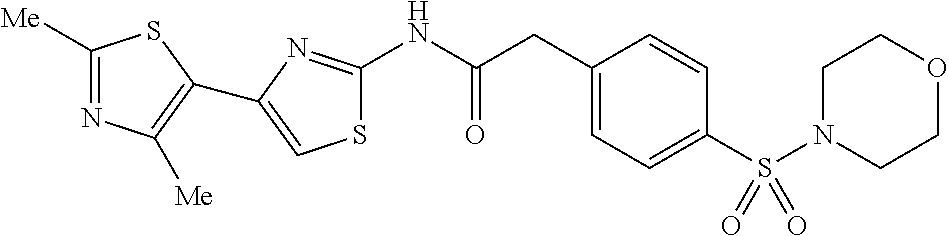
C1([Me])=NC([Me])=C(C2=CSC(NC(CC3=CC=C(S(N4CCOCC4)(=O)=O)C=C3)=O)=N2)S1
